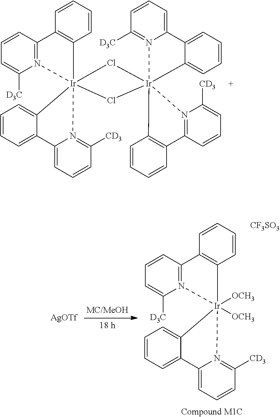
C1=CC2=N(C([D3C])=C1)[Ir]1([OCH3])([OCH3])(C3=CC=CC=C3C3=CC=CC([CD3])=N31)C1=C2C=CC=C1.[CF3SO3].[AgOTf].C1=CC2=N(C([D3C])=C1)[Ir]13(C4=CC=CC=C4C4=CC=CC([CD3])=N41)(C1=C2C=CC=C1)Cl[Ir]12(Cl3)(C3=CC=CC=C3C3=CC=CC([D3C])=N31)N1=C(C=CC=C1[CD3])C1=C2C=CC=C1
